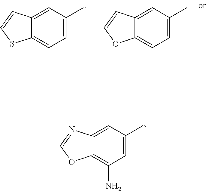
C12=CC(C)=CC=C1SC=C2.C12=CC(C)=CC=C1OC=C2.C12=CC(C)=CC(N)=C1OC=N2
